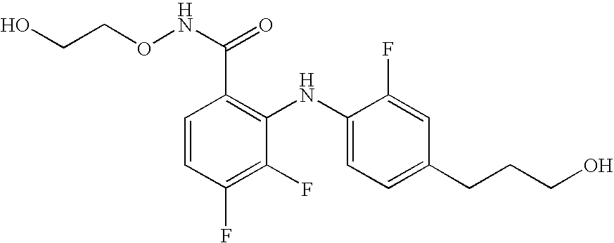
C1=CC(F)=C(F)C(NC2=CC=C(CCCO)C=C2F)=C1C(NOCCO)=O
